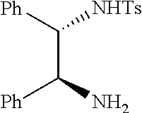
[Ph]C(C([Ph])[NHTs])N
